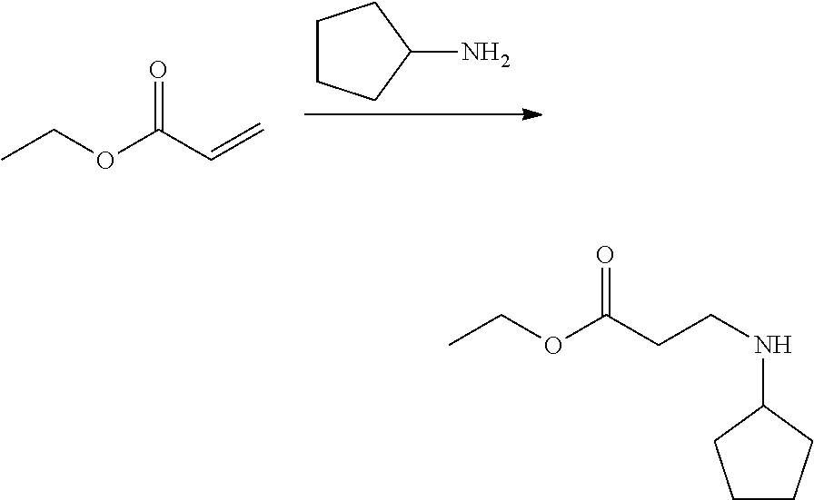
C=CC(OCC)=O.C1CCC(N)C1.CCOC(CCNC1CCCC1)=O
